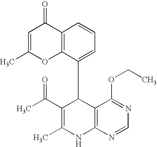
C1(OCC)=NC=NC2=C1C(C1=CC=CC3=C1OC(C)=CC3=O)C(C(C)=O)=C(C)N2
